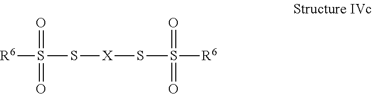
[R6]S(=O)(=O)S[X]SS(=O)(=O)[R6]
